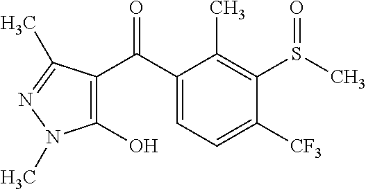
C1(O)=C(C(C2=CC=C([CF3])C(S(C)=O)=C2C)=O)C(C)=NN1C
